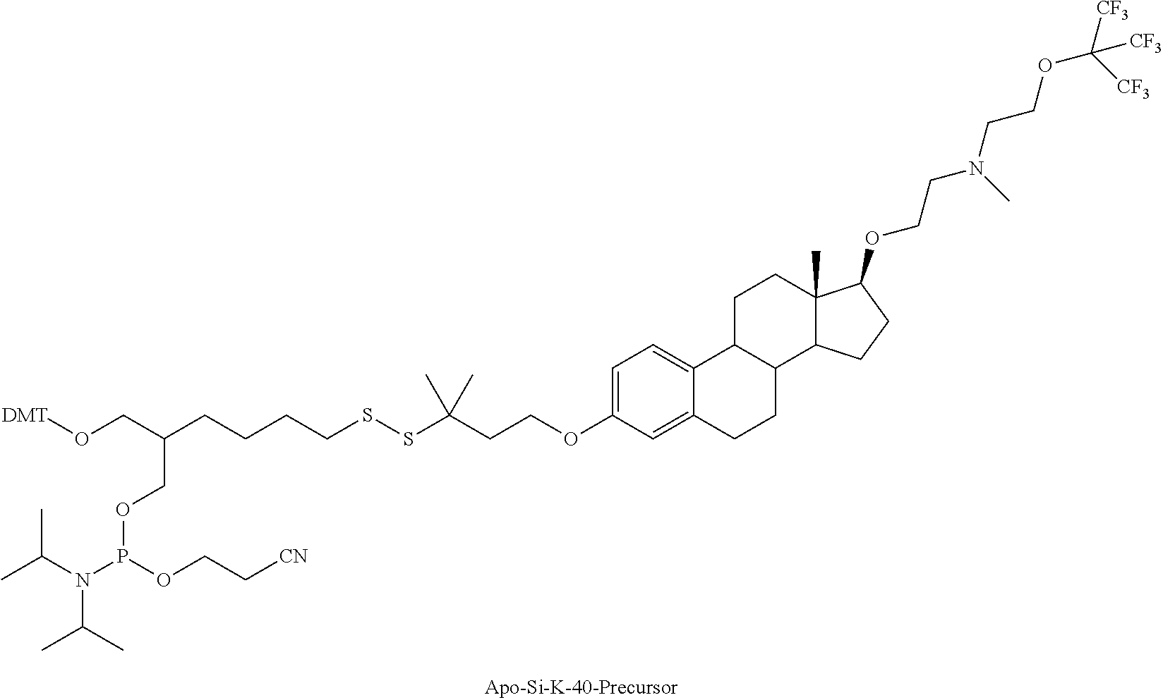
[DMT]OCC(CCCCSSC(CCOC1=CC=C2C(=C1)CCC1C2CCC2(C)C1CCC2OCCN(CCOC([CF3])([CF3])[CF3])C)(C)C)COP(N(C(C)C)C(C)C)OCC[CN]
